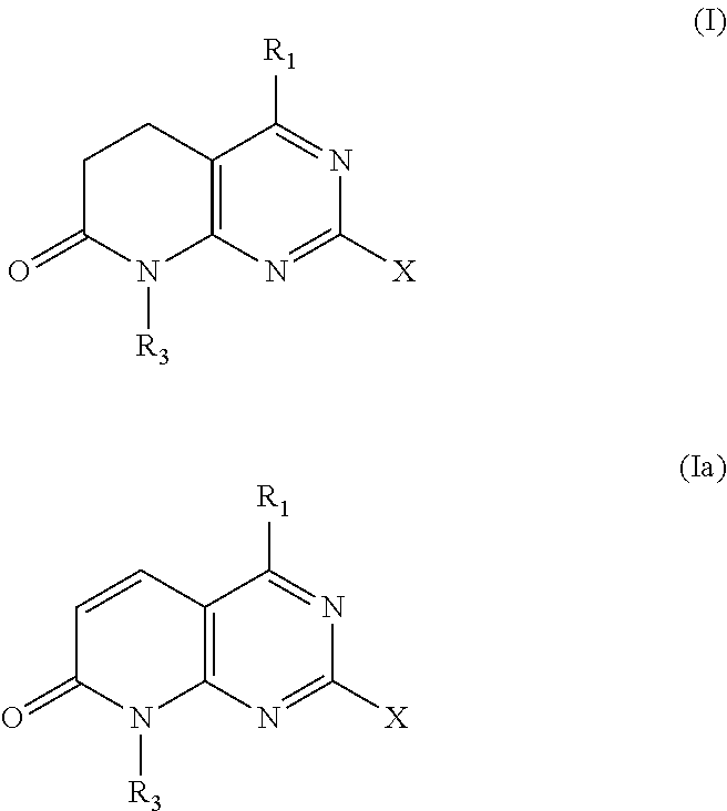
C1C(=O)N([R3])C2=C(C1)C([R1])=NC([X])=N2.C1=CC2=C(N([R3])C1=O)N=C([X])N=C2[R1]
